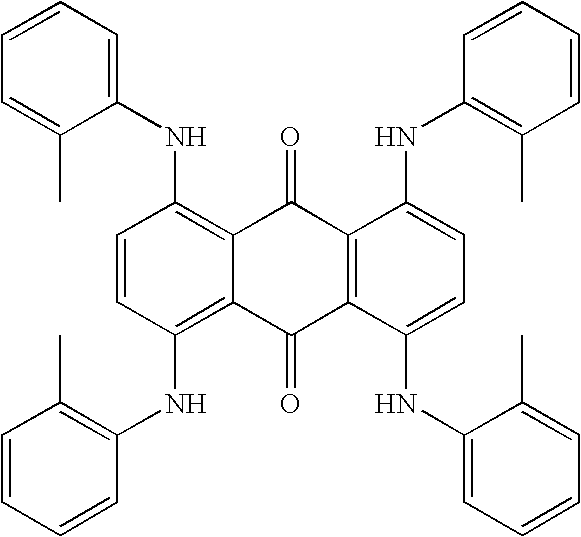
C1=CC(NC2=C(C)C=CC=C2)=C2C(=C1NC1=CC=CC=C1C)C(=O)C1=C(C2=O)C(NC2=CC=CC=C2C)=CC=C1NC1=C(C)C=CC=C1
